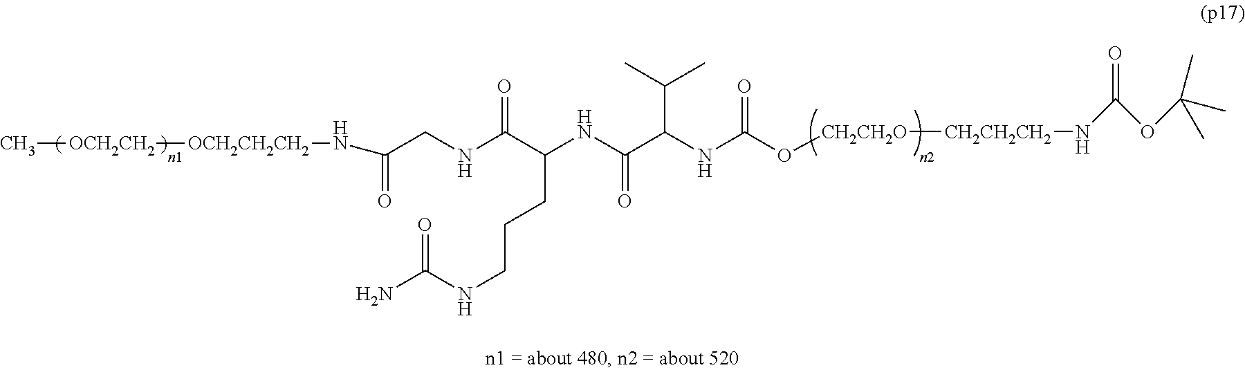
[OCH2CH2CH2]([OCH2CH2]C)NC(CNC(C(NC(C(NC(O[CH2CH2O][CH2CH2CH2]NC(OC(C)(C)C)=O)=O)C(C)C)=O)CCCNC(N)=O)=O)=O
